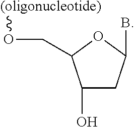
[(oligonucleotide)]OCC1C(O)CC(B)O1
